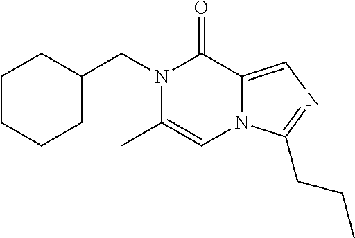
C1CCCC(CN2C(C)=CN3C(=CN=C3CCC)C2=O)C1
